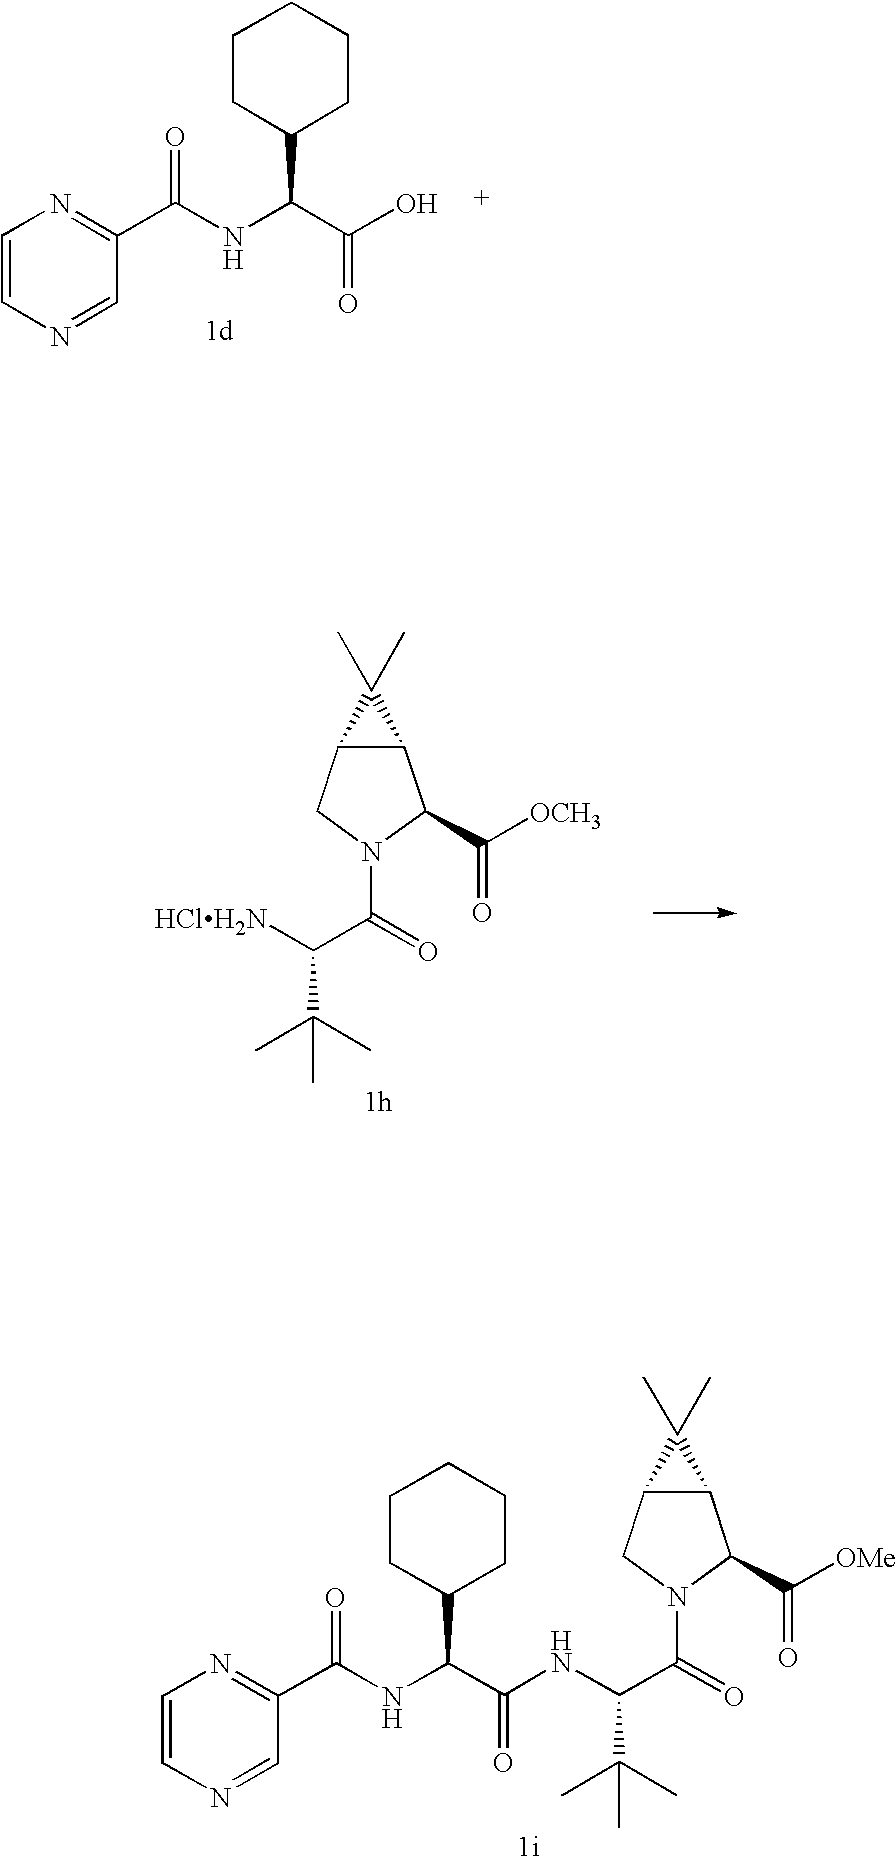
C(C(NC(C1=NC=CN=C1)=O)C1CCCCC1)(NC(C(=O)N1CC2C(C1C(=O)[OMe])C2(C)C)C(C)(C)C)=O.C(C(NC(C1=NC=CN=C1)=O)C1CCCCC1)(O)=O.C12C(CN(C(C([HClH2N])C(C)(C)C)=O)C1C(=O)[OCH3])C2(C)C
